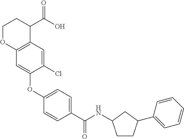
C12=C(C=C(Cl)C(OC3=CC=C(C(NC4CCC(C5=CC=CC=C5)C4)=O)C=C3)=C1)C(C(O)=O)CCO2
